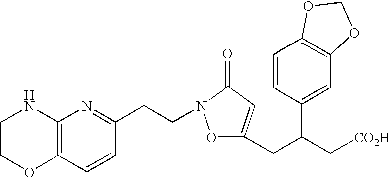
C1COC2=C(N1)N=C(CCN1OC(CC(C[CO2H])C3=CC4=C(C=C3)OCO4)=CC1=O)C=C2
